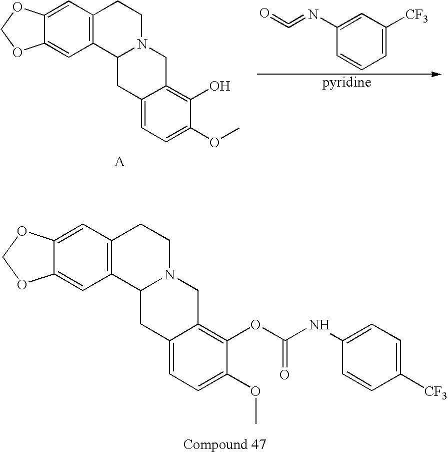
C1=C([CF3])C=C(N=C=O)C=C1.C12=C(C=C3C(=C1)OCO3)CCN1C2CC2=CC=C(OC)C(O)=C2C1.C12=C(C=C3C(=C1)OCO3)CCN1C2CC2=CC=C(OC)C(OC(NC3=CC=C([CF3])C=C3)=O)=C2C1
